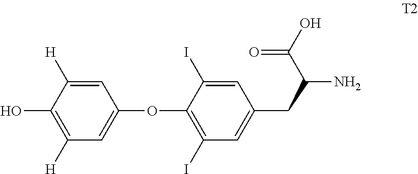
C1=C([H])C(O)=C([H])C=C1OC1=C(I)C=C(CC(N)C(O)=O)C=C1I
